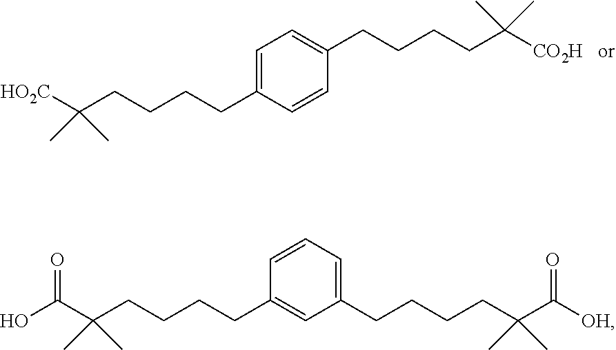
C1=C(CCCCC([HO2C])(C)C)C=CC(CCCCC([CO2H])(C)C)=C1.C1=CC=C(CCCCC(C(=O)[OH])(C)C)C=C1CCCCC(C(O)=O)(C)C
